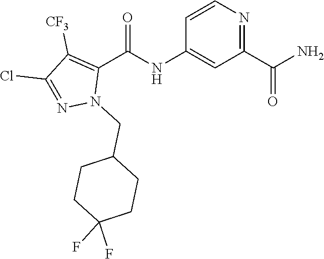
C1=CN=C(C(N)=O)C=C1NC(C1=C([CF3])C(Cl)=NN1CC1CCC(F)(F)CC1)=O
